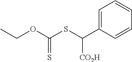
CCOC(SC([CO2H])C1=CC=CC=C1)=S
